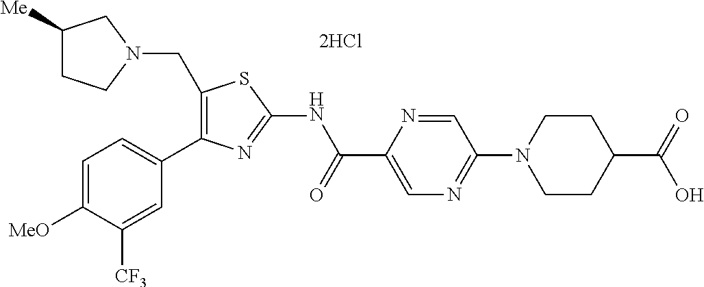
C1(CN2CC([Me])CC2)=C(C2=CC=C([MeO])C([CF3])=C2)N=C(NC(C2=CN=C(N3CCC(C(=O)O)CC3)C=N2)=O)S1
